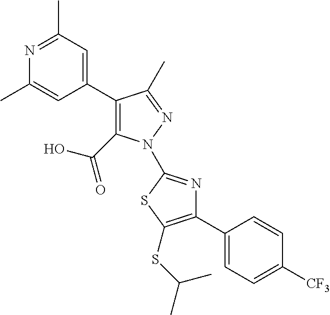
C1(C2=CC(C)=NC(C)=C2)=C(C(O)=O)N(C2=NC(C3=CC=C([CF3])C=C3)=C(SC(C)C)S2)N=C1C
